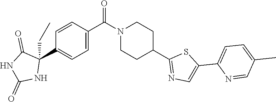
C1=CC(C(N2CCC(C3=NC=C(C4=CC=C(C)C=N4)S3)CC2)=O)=CC=C1C1(CC)C(=O)NC(=O)N1
